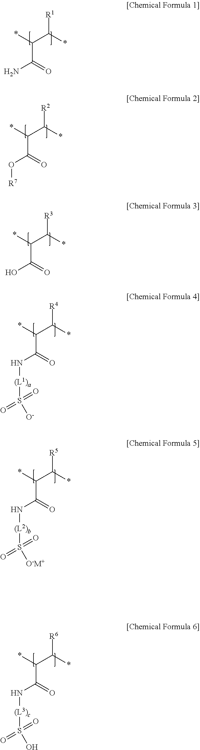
*C(C(*)[R1])C(=O)N.*C(C(*)[R2])C(=O)O[R7].*C(C(*)[R3])C(=O)O.*C(C(*)[R4])C(=O)N[(L1)a]S(=O)(=O)[O-].*C(C(*)[R5])C(=O)N[(L2)b]S(=O)(=O)[O-M+].*C(C(*)[R6])C(=O)N[(L3)c]S(=O)(=O)O
